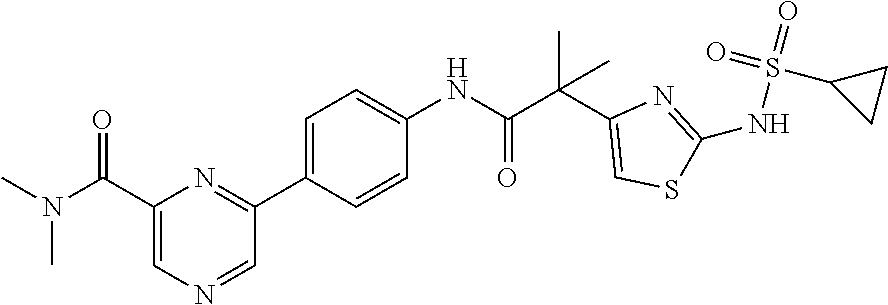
C1=C(C2=NC(C(N(C)C)=O)=CN=C2)C=CC(NC(C(C2=CSC(NS(=O)(=O)C3CC3)=N2)(C)C)=O)=C1
